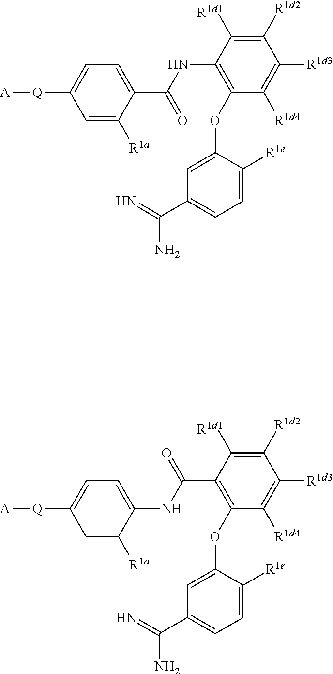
C1=C([Q][A])C=C([R1a])C(C(NC2=C(OC3=CC(C(N)=N)=CC=C3[R1e])C([R1d4])=C([R1d3])C([R1d2])=C2[R1d1])=O)=C1.C1=C([Q][A])C=C([R1a])C(NC(C2=C(OC3=CC(C(N)=N)=CC=C3[R1e])C([R1d4])=C([R1d3])C([R1d2])=C2[R1d1])=O)=C1
